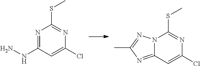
N1=C(NN)C=C(Cl)N=C1SC.N12C(=NC(C)=N1)C=C(Cl)N=C2SC
